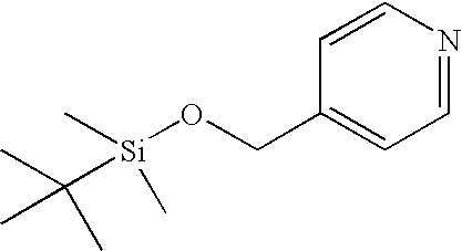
C1=NC=CC(CO[Si](C(C)(C)C)(C)C)=C1
